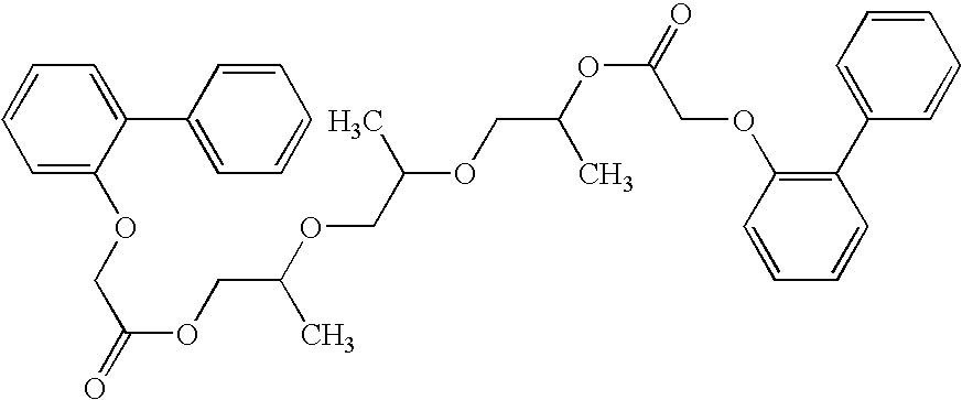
C1=C(OCC(=O)OCC(C)OCC(OCC(OC(=O)COC2=C(C3=CC=CC=C3)C=CC=C2)C)C)C(C2=CC=CC=C2)=CC=C1
